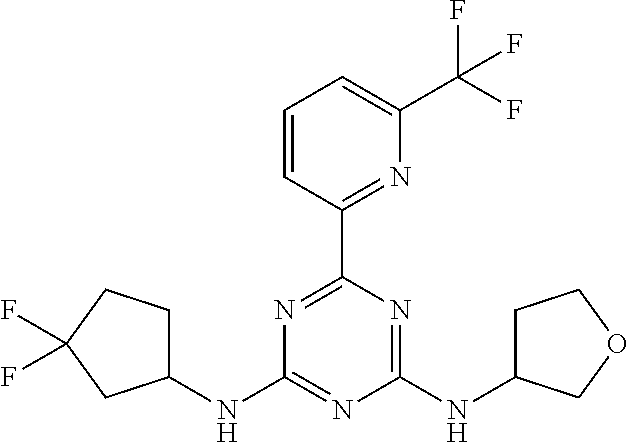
N1=C(C2=NC(C(F)(F)F)=CC=C2)N=C(NC2CCOC2)N=C1NC1CCC(F)(F)C1
